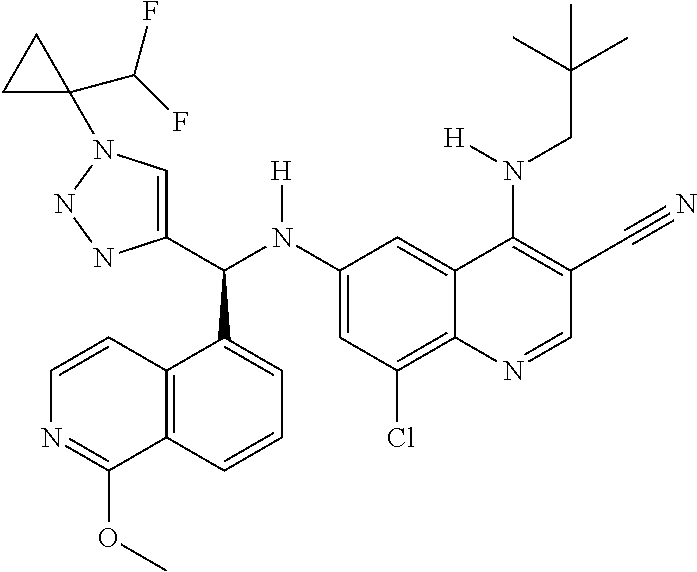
C1(N(C(C2=CN(C3(C(F)F)CC3)NN2)C2=CC=CC3=C2C=CN=C3OC)[H])=CC(Cl)=C2C(=C1)C(N(CC(C)(C)C)[H])=C(C#N)C=N2
